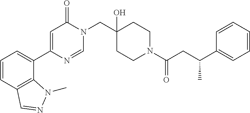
C1=CC2=C(C(C3=CC(=O)N(CC4(O)CCN(C(=O)CC(C5=CC=CC=C5)C)CC4)C=N3)=C1)N(C)N=C2
